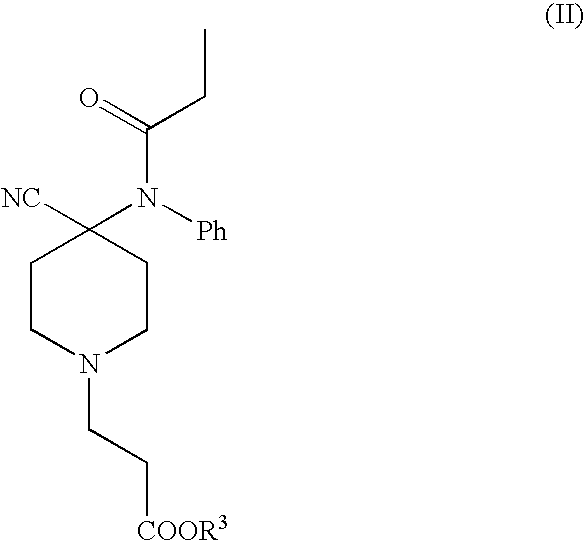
C1CN(CC[COOR3])CCC1([NC])N(C(=O)CC)[Ph]
